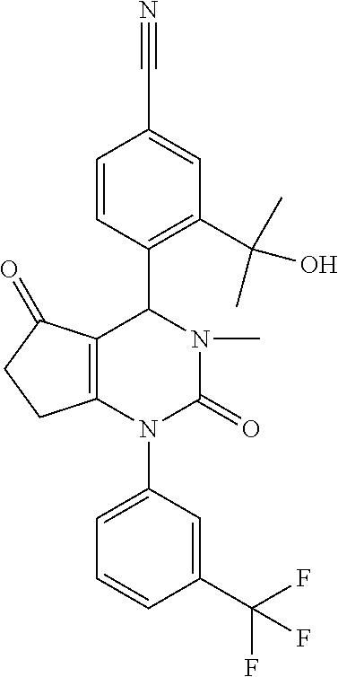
C1=CC(C2C3=C(N(C4=CC=CC(C(F)(F)F)=C4)C(=O)N2C)CCC3=O)=C(C(O)(C)C)C=C1C#N
